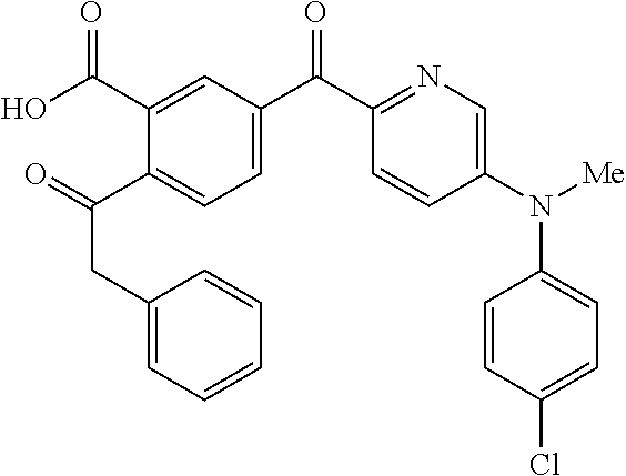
O=C(C1=CC=C(C(C2=NC=C(N([Me])C3=CC=C(Cl)C=C3)C=C2)=O)C=C1C(O)=O)CC1=CC=CC=C1
